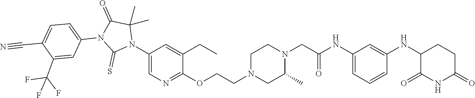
C1=C(NC(CN2CCN(CCOC3=NC=C(N4C(C)(C)C(=O)N(C5=CC=C(C#N)C(C(F)(F)F)=C5)C4=S)C=C3CC)CC2C)=O)C=C(NC2C(=O)NC(=O)CC2)C=C1
